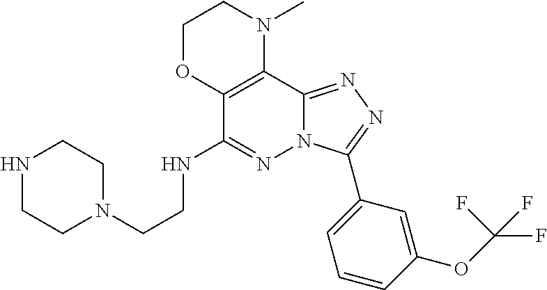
C1OC2=C(N(C)C1)C1=NN=C(C3=CC=CC(OC(F)(F)F)=C3)N1N=C2NCCN1CCNCC1
